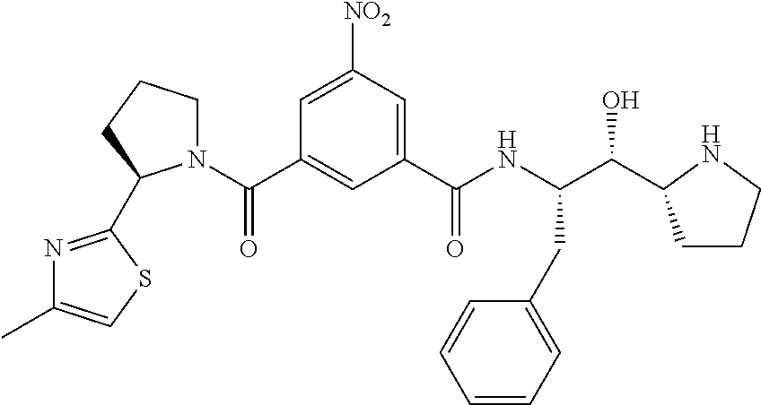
C1=C([NO2])C=C(C(NC(C(O)C2CCCN2)CC2=CC=CC=C2)=O)C=C1C(=O)N1CCCC1C1=NC(C)=CS1
